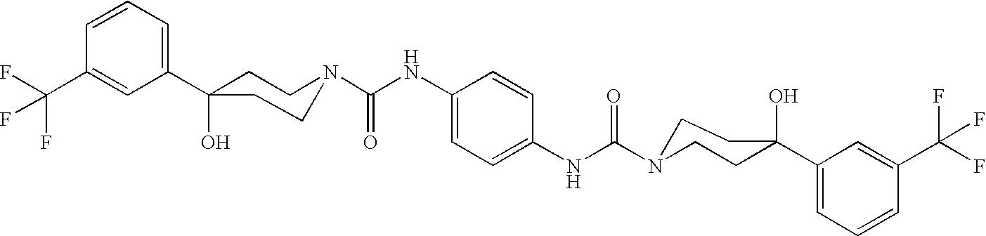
C1(C2(O)CCN(C(NC3=CC=C(NC(N4CCC(C5=CC=CC(C(F)(F)F)=C5)(O)CC4)=O)C=C3)=O)CC2)=CC=CC(C(F)(F)F)=C1
